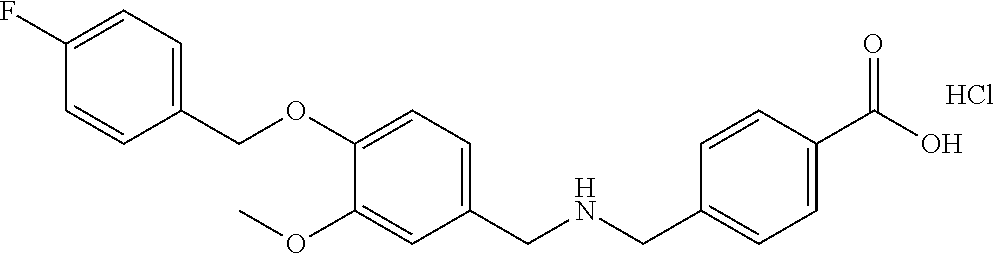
C1(COC2=CC=C(CNCC3=CC=C(C(O)=O)C=C3)C=C2OC)=CC=C(F)C=C1.Cl
